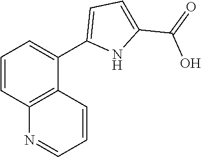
C1=CC2=C(C(C3=CC=C(C(=O)O)N3)=C1)C=CC=N2
